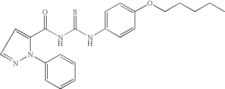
C(NC(NC1=CC=C(OCCCCC)C=C1)=S)(=O)C1=CC=NN1C1=CC=CC=C1
